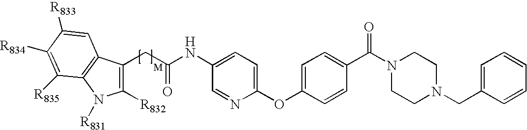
C1(NC(CC2=C([R832])N([R831])C3=C2C=C([R833])C([R834])=C3[R835])=O)=CC=C(OC2=CC=C(C(N3CCN(CC4=CC=CC=C4)CC3)=O)C=C2)N=C1
